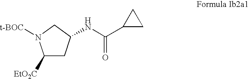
C1([EtO2C])CC(NC(C2CC2)=O)CN1[t-BOC]
